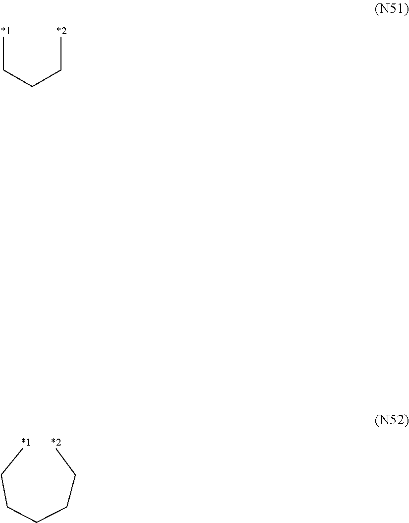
C(C)CCC.C(CC)CCCC
